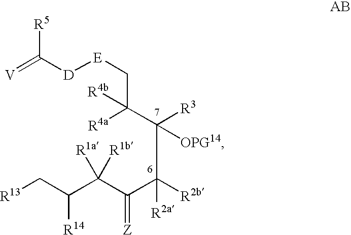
[V]=C([D][E]CC(C([R3])([OPG14])C([R2b])(C(C(C(C[R13])[R14])([R1b])[R1a])=[Z])[R2a])([R4a])[R4b])[R5]
